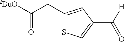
C1(CC(=O)[tBuO])=CC(C([H])=O)=CS1
